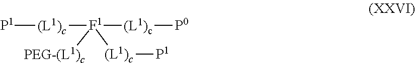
[P1][(L1)c][F1]([PEG-(L1)c])([(L1)c][P1])[(L1)c][P0]
